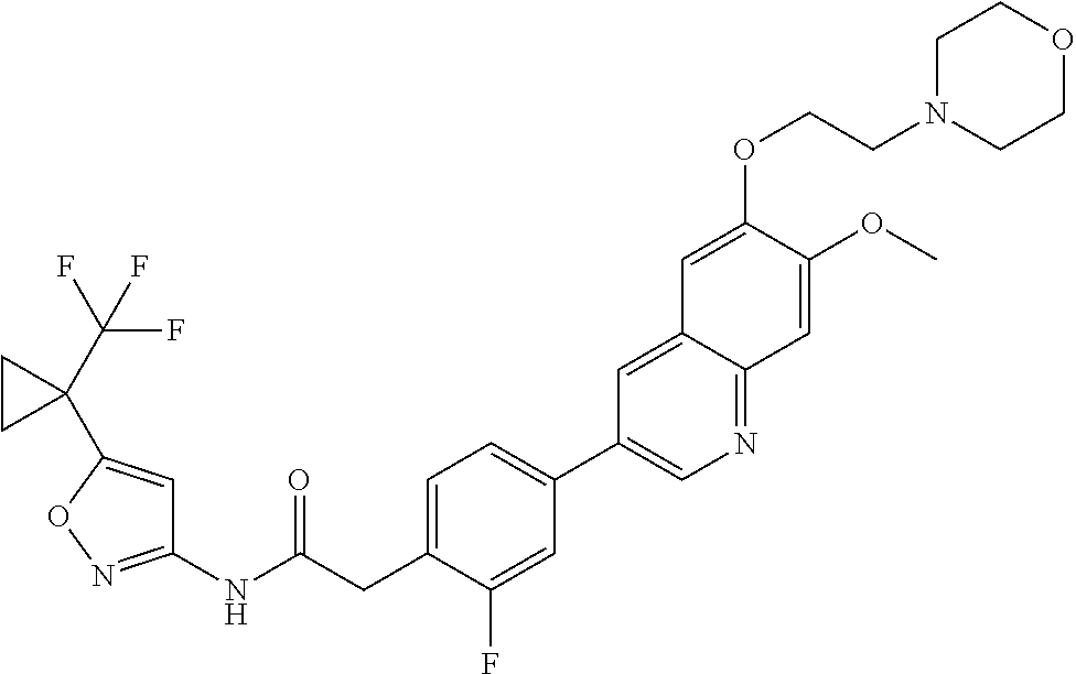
C1(NC(CC2=CC=C(C3=CN=C4C(=C3)C=C(OCCN3CCOCC3)C(OC)=C4)C=C2F)=O)=NOC(C2(C(F)(F)F)CC2)=C1
